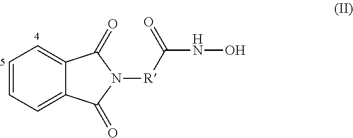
C1=CC=C2C(=C1)C(=O)N([R]C(NO)=O)C2=O
